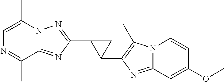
C12=NC(C3C(C4=C(C)N5C(=N4)C=C(OC)C=C5)C3)=NN1C(C)=CN=C2C
